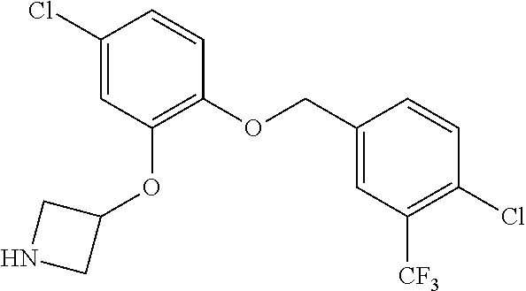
C1(Cl)=CC(OC2CNC2)=C(OCC2=CC([CF3])=C(Cl)C=C2)C=C1
